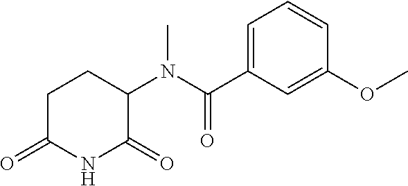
C1C(=O)NC(=O)C(N(C(C2=CC=CC(OC)=C2)=O)C)C1
